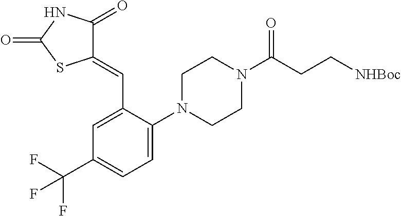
C1=C(N2CCN(C(CC[NHBoc])=O)CC2)C(C=C2C(=O)NC(=O)S2)=CC(C(F)(F)F)=C1
